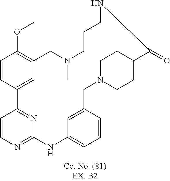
C1=CC2=NC(=N1)NC1=CC=CC(=C1)CN1CCC(CC1)C(=O)NCCCN(C)CC1=C(OC)C=CC2=C1
